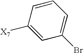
C1([X7])=CC(Br)=CC=C1
